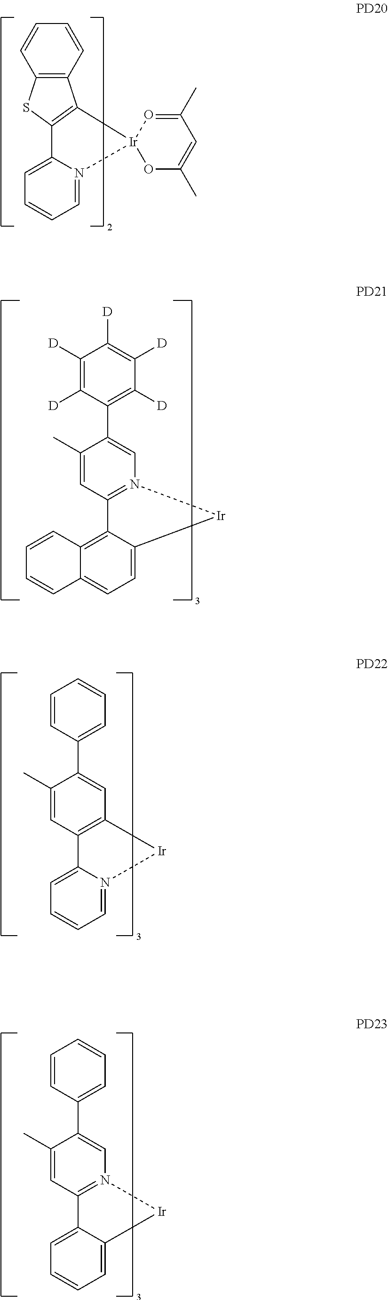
C12=C(C3=C(S1)C=CC=C3)[Ir]1(N3=CC=CC=C23)OC(C)=CC(C)=O1.C12=CC=C3C(=C1C=CC=C2)C1=N(C=C(C2=C([D])C([D])=C([D])C([D])=C2[D])C(C)=C1)[Ir]3.C1=CC=N2C(=C1)C1=C(C=C(C3=CC=CC=C3)C(C)=C1)[Ir]2.C1=CC=C2C(=C1)C1=N(C=C(C3=CC=CC=C3)C(C)=C1)[Ir]2
